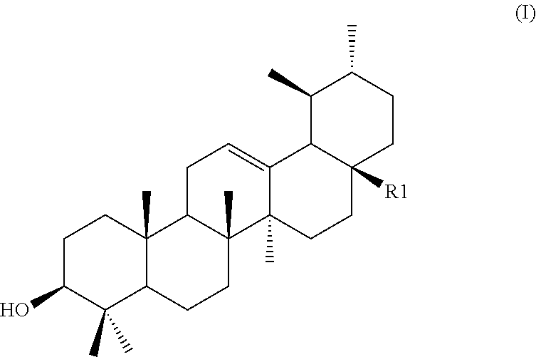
C1C(O)C(C)(C)C2C(C)(C1)C1C(C)(CC2)C2(C)C(=CC1)C1C([R1])(CC2)CCC(C)C1C
